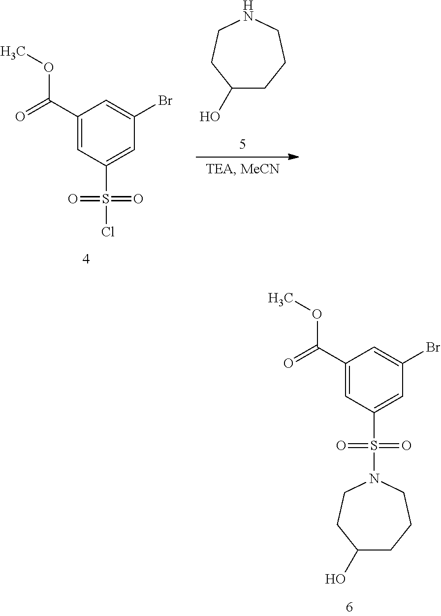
C1=C(S(Cl)(=O)=O)C=C(C(OC)=O)C=C1Br.C1(O)CCCNCC1.C1=C(S(N2CCC(O)CCC2)(=O)=O)C=C(C(OC)=O)C=C1Br
